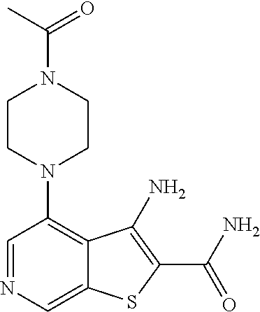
C1=NC=C2C(=C1N1CCN(C(C)=O)CC1)C(N)=C(C(N)=O)S2
